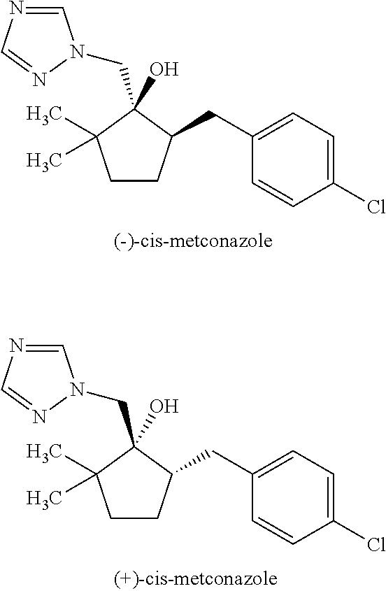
C1CC(CC2=CC=C(Cl)C=C2)C(CN2C=NC=N2)(O)C1(C)C.C1CC(CC2=CC=C(Cl)C=C2)C(CN2C=NC=N2)(O)C1(C)C
